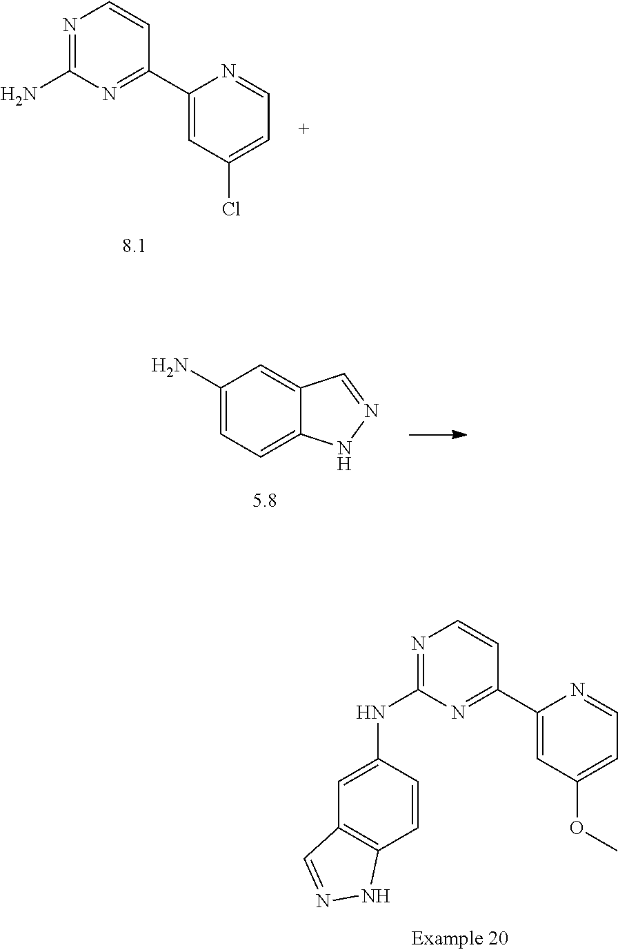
N1=C(N)N=C(C2=CC(Cl)=CC=N2)C=C1.N1=C(NC2=CC3=C(C=C2)NN=C3)N=C(C2=CC(OC)=CC=N2)C=C1.C1(N)=CC=C2C(=C1)C=NN2
